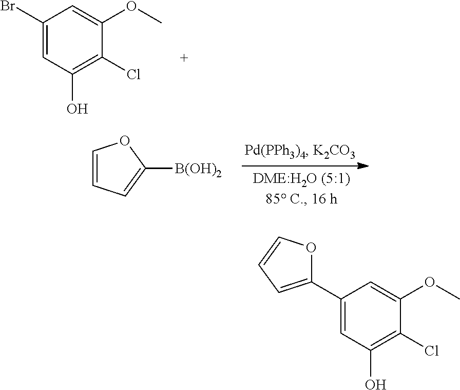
C1(Br)=CC(O)=C(Cl)C(OC)=C1.C1=CC=C([B(OH)2])O1.C1(C2=CC=CO2)=CC(O)=C(Cl)C(OC)=C1
